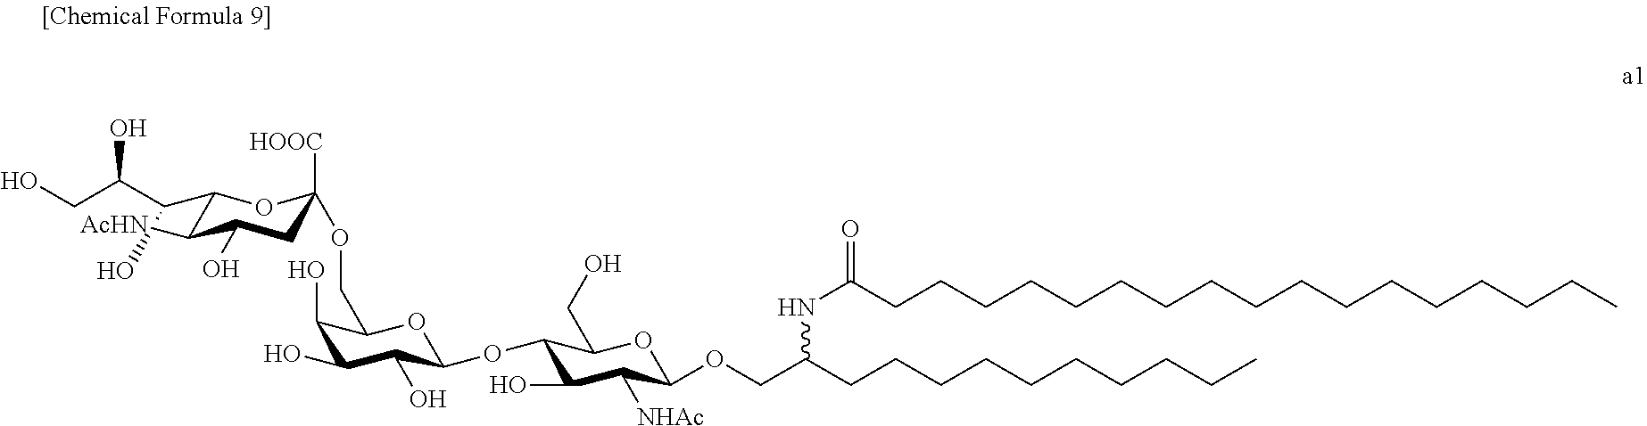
OCC(C(C1C([AcHN])C(O)CC([HOOC])(OCC2C(O)C(O)C(O)C(OC3C(CO)OC(OCC(CCCCCCCCCC)NC(=O)CCCCCCCCCCCCCCCCC)C([NHAc])C3O)O2)O1)O)O
